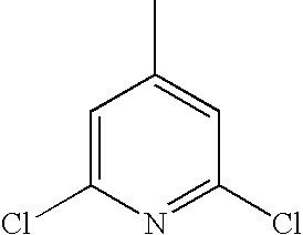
ClC1=CC(C)=CC(Cl)=N1
